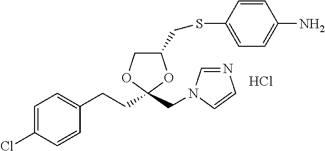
C1=C(Cl)C=CC(CCC2(CN3C=NC=C3)OC(CSC3=CC=C(N)C=C3)CO2)=C1.Cl
